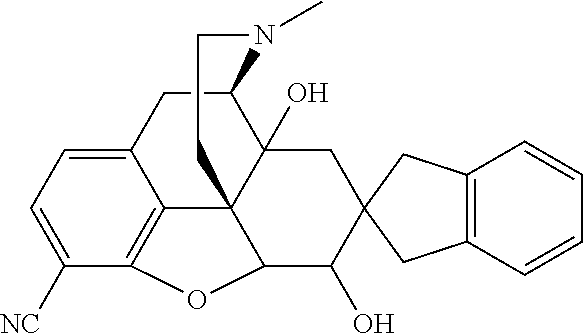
C12CC3=CC=C([NC])C4=C3C3(C1(O)CC1(C(O)C3O4)CC3=C(C1)C=CC=C3)CCN2C
